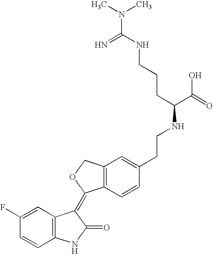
C1=C(F)C=CC2=C1C(=C1C3=C(CO1)C=C(CCNC(C(=O)O)CCCNC(=N)N(C)C)C=C3)C(=O)N2
